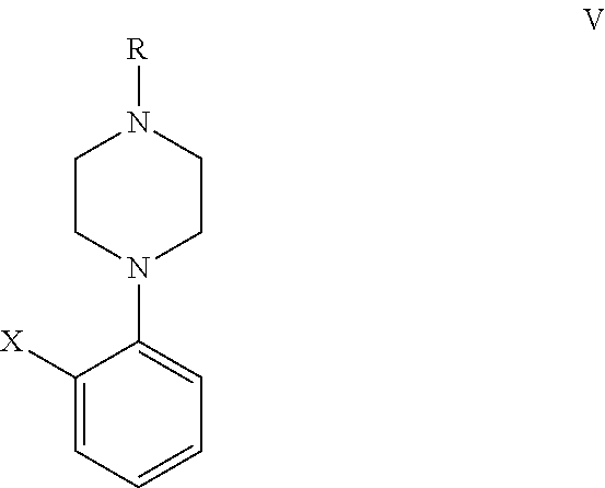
C1CN(C2=CC=CC=C2[X])CCN1[R]
